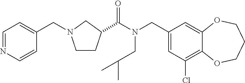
C1(CN(C(=O)C2CCN(CC3=CC=NC=C3)C2)CC(C)C)=CC(Cl)=C2C(=C1)OCCCO2
